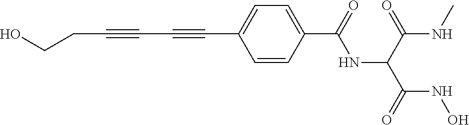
C(C#CC#CC1=CC=C(C(=O)NC(C(NC)=O)C(=O)NO)C=C1)CO
